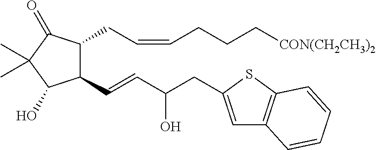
C1(C=CC(CC2=CC3=C(S2)C=CC=C3)O)C(CC=CCCC[CON(CH2CH3)2])C(=O)C(C)(C)C1O
